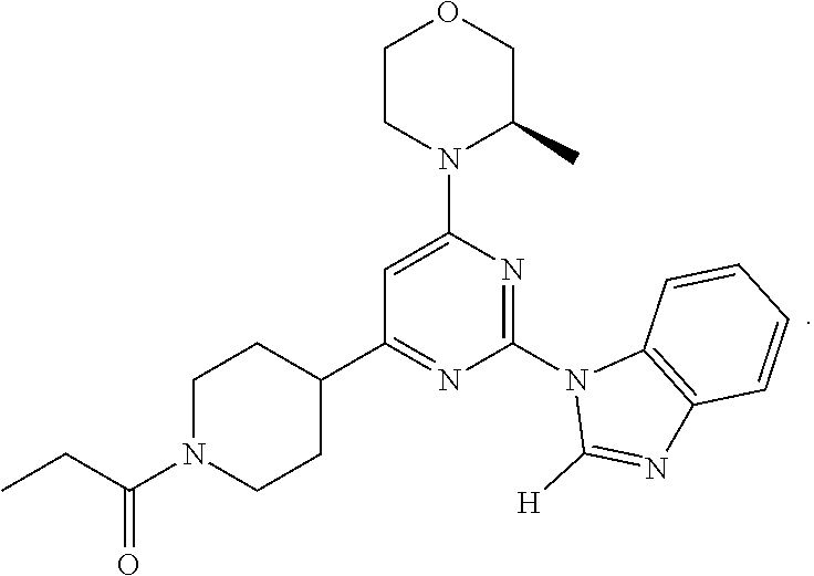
C1CN(C2=CC(C3CCN(C(CC)=O)CC3)=NC(N3C([H])=NC4=C3C=CC=C4)=N2)C(C)CO1
